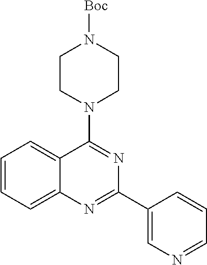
C1=CC=C2C(=C1)N=C(C1=CN=CC=C1)N=C2N1CCN([Boc])CC1
